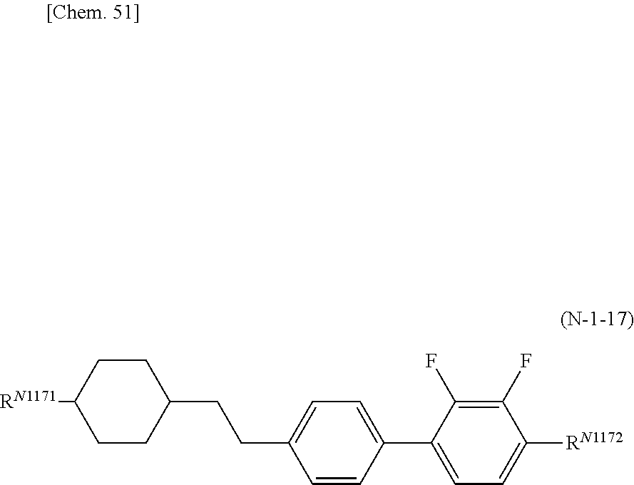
C1(F)=C(F)C(C2=CC=C(CCC3CCC([RN1171])CC3)C=C2)=CC=C1[RN1172]
